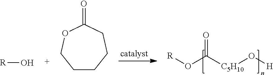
[R]OC([C5H10]O[H])=O.[R]O.C1CCCC(=O)OC1
